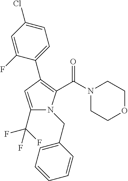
C1(C(F)(F)F)=CC(C2=CC=C(Cl)C=C2F)=C(C(N2CCOCC2)=O)N1CC1=CC=CC=C1
